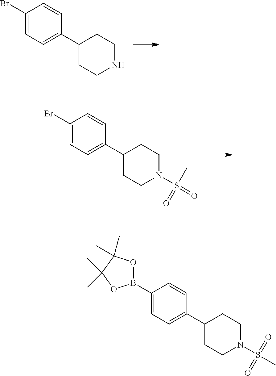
C1(Br)=CC=C(C2CCNCC2)C=C1.C1(Br)=CC=C(C2CCN(S(=O)(C)=O)CC2)C=C1.C1(B2OC(C)(C)C(C)(C)O2)=CC=C(C2CCN(S(C)(=O)=O)CC2)C=C1
